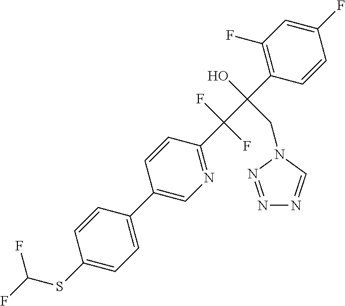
C1(F)=CC(F)=C(C(C(C2=NC=C(C3=CC=C(SC(F)F)C=C3)C=C2)(F)F)(O)CN2C=NN=N2)C=C1
